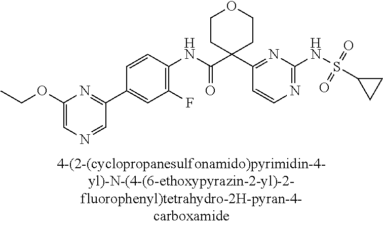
C1(NC(=O)C2(C3=NC(NS(C4CC4)(=O)=O)=NC=C3)CCOCC2)=C(F)C=C(C2=NC(OCC)=CN=C2)C=C1
